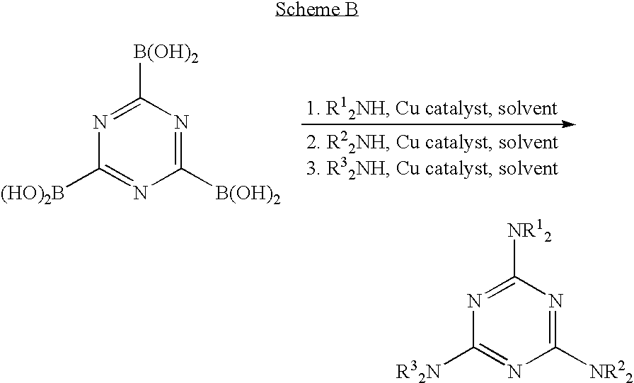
C1([B(OH)2])=NC([B(OH)2])=NC([(HO)2B])=N1.C1([NR22])=NC([NR12])=NC([R32N])=N1
